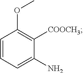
C1=CC=C(N)C([COOCH3])=C1OC
